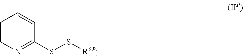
C1=CN=C(SS[R6P])C=C1
